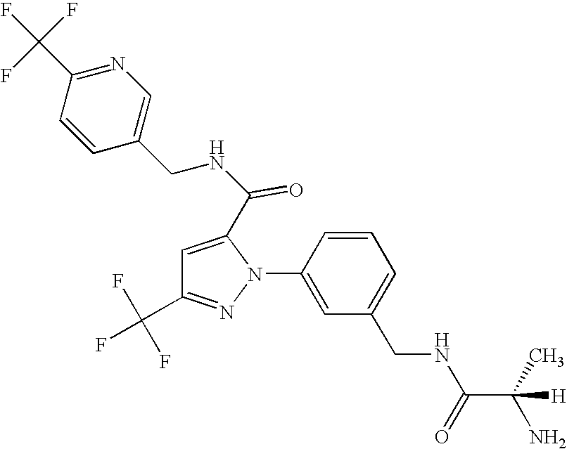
C1=CC(N2C(C(NCC3=CN=C(C(F)(F)F)C=C3)=O)=CC(C(F)(F)F)=N2)=CC(CNC(C(C)(N)[H])=O)=C1
